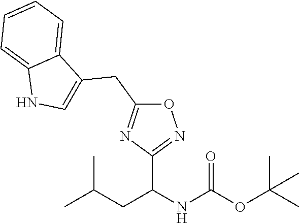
CC(C)CC(NC(OC(C)(C)C)=O)C1=NOC(CC2=CNC3=CC=CC=C23)=N1
